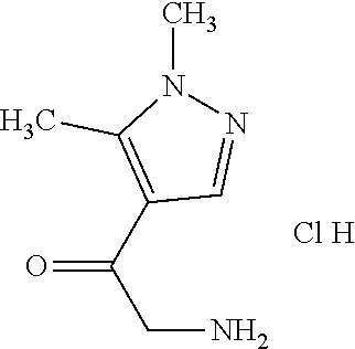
O=C(C1=C(C)N(C)N=C1)CN.[Cl H]
